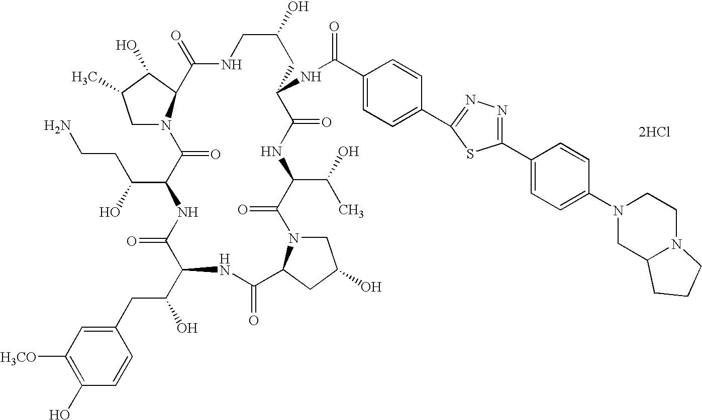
[2HCl].C1N2C(C(O)C1C)C(=O)NCC(O)CC(NC(=O)C1=CC=C(C3=NN=C(C4=CC=C(N5CC6N(CC5)CCC6)C=C4)S3)C=C1)C(=O)NC(C(O)C)C(=O)N1CC(O)CC1C(=O)NC(C(CC1=CC([H3CO])=C(O)C=C1)O)C(=O)NC(C(O)CCN)C2=O
